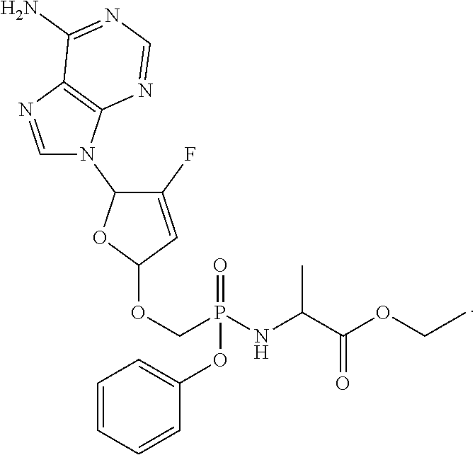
C1=CC=CC(OP(COC2C=C(F)C(N3C4=C(N=C3)C(N)=NC=N4)O2)(NC(C(OCC)=O)C)=O)=C1
